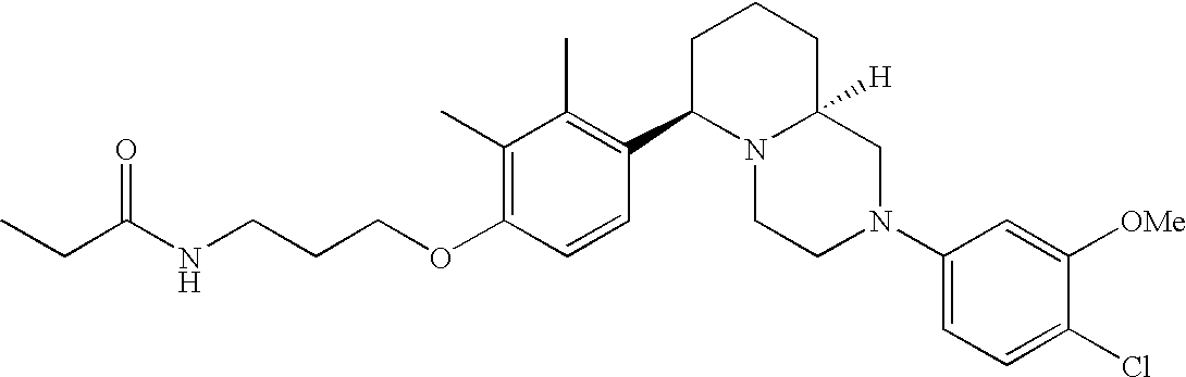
C1(C)=C(OCCCNC(CC)=O)C=CC(C2N3C([H])(CCC2)CN(C2=CC=C(Cl)C([OMe])=C2)CC3)=C1C
